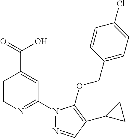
C1=CN=C(N2N=CC(C3CC3)=C2OCC2=CC=C(Cl)C=C2)C=C1C(=O)O
